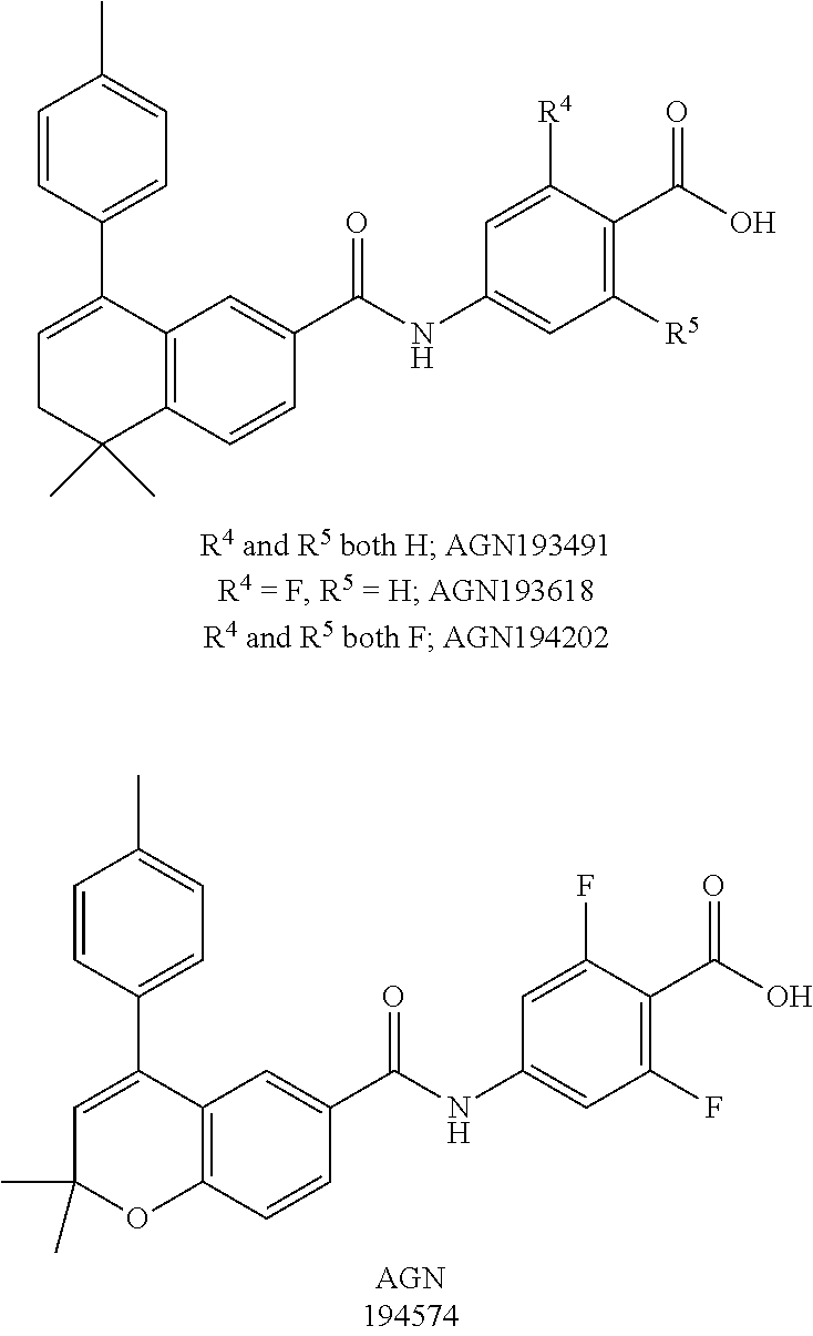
C12=C(C=CC(C(NC3=CC([R5])=C(C(O)=O)C([R4])=C3)=O)=C1)C(C)(C)CC=C2C1=CC=C(C)C=C1.C12=C(C=CC(C(NC3=CC(F)=C(C(O)=O)C(F)=C3)=O)=C1)OC(C)(C)C=C2C1=CC=C(C)C=C1
